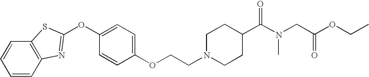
C1=CC2=C(C=C1)SC(OC1=CC=C(OCCN3CCC(C(N(CC(OCC)=O)C)=O)CC3)C=C1)=N2
